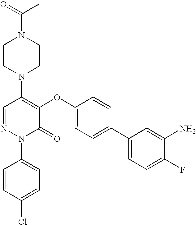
N1(C2=C(OC3=CC=C(C4=CC=C(F)C(N)=C4)C=C3)C(=O)N(C3=CC=C(Cl)C=C3)N=C2)CCN(C(C)=O)CC1
